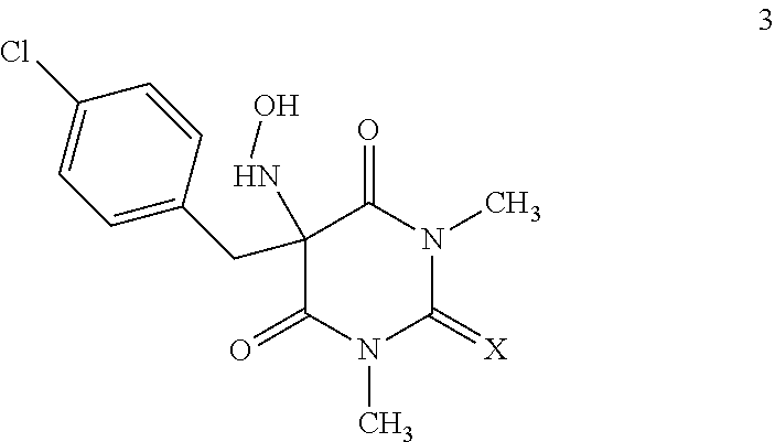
C1(NO)(CC2=CC=C(Cl)C=C2)C(=O)N(C)C(=[X])N(C)C1=O
